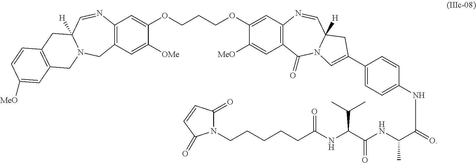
C12=C(C=C([OMe])C(OCCCOC3=CC4=C(C=C3[MeO])C(=O)N3C([H])(C=N4)CC(C4=CC=C(NC(=O)C(NC(C(NC(CCCCCN5C(=O)C=CC5=O)=O)C(C)C)=O)C)C=C4)=C3)=C1)CN1C([H])(C=N2)CC2=C(C1)C=C([MeO])C=C2
